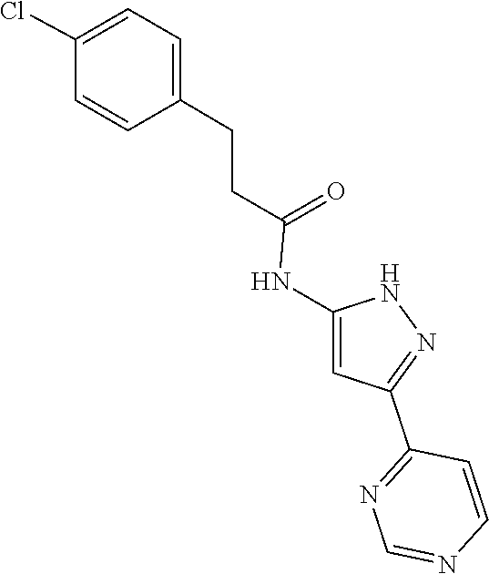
N1C(NC(CCC2=CC=C(Cl)C=C2)=O)=CC(C2=NC=NC=C2)=N1
